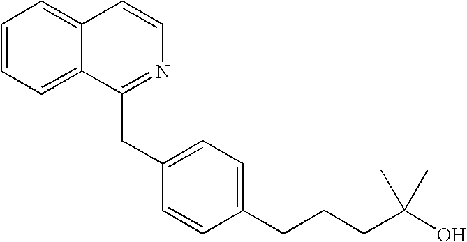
C1=CC=C2C(=C1)C=CN=C2CC1=CC=C(CCCC(O)(C)C)C=C1
